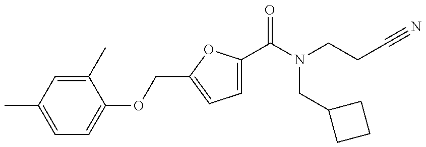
C1=C(C)C=C(C)C(OCC2=CC=C(C(=O)N(CC3CCC3)CCC#N)O2)=C1
